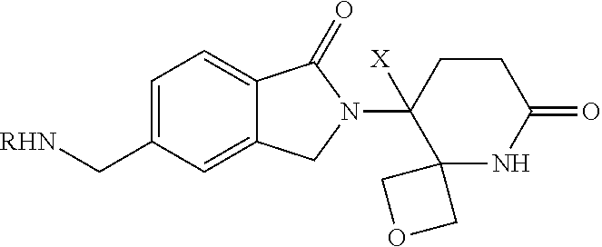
C1=C(C[RHN])C=C2C(=C1)C(=O)N(C1([X])C3(NC(=O)CC1)COC3)C2
